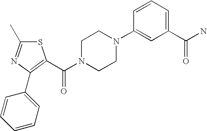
S1C(C)=NC(C2=CC=CC=C2)=C1C(N1CCN(C2=CC(C(N)=O)=CC=C2)CC1)=O
